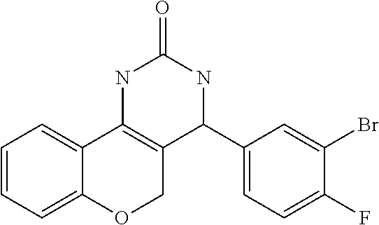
C1=CC=C2C(=C1)C1=C(CO2)C(C2=CC=C(F)C(Br)=C2)NC(=O)N1
